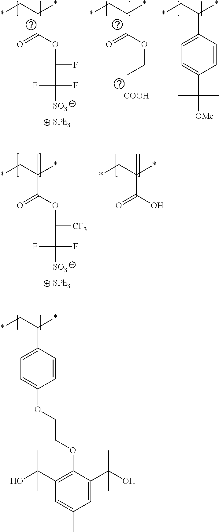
*CC(*)(C(O)=O)C.*CC(*)(C(OC([CF3])C(F)(F)[SO3])=O)C.[SPh3].*CC*.C(OCC)=O.[COOH].*CC(*)C1=CC=C(C(C)(C)[OMe])C=C1.*CC*.[SPh3].C(OC(F)C(F)(F)[SO3])=O.C1=CC(C(C*)*)=CC=C1OCCOC1=C(C(O)(C)C)C=C(C)C=C1C(O)(C)C
